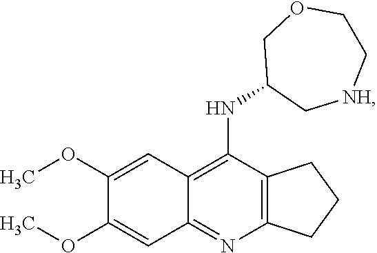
C12=C(N=C3C(=C1NC1C[NH]CCOC1)C=C(OC)C(OC)=C3)CCC2
